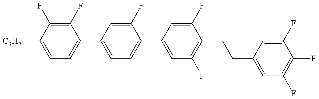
C1=C([C3H7])C(F)=C(F)C(C2=CC=C(C3=CC(F)=C(CCC4=CC(F)=C(F)C(F)=C4)C(F)=C3)C(F)=C2)=C1
